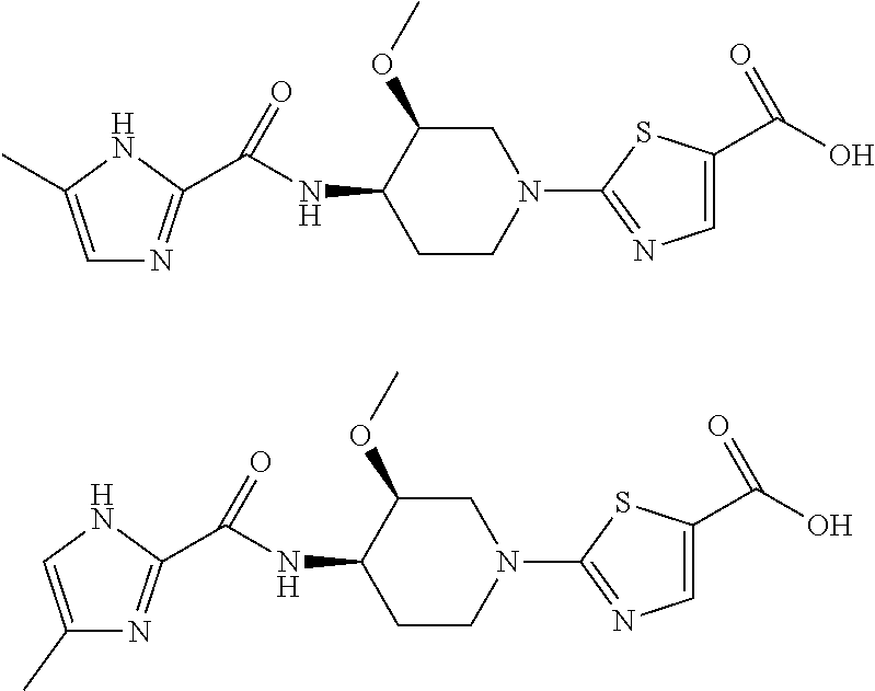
C1=C(C)NC(C(NC2C(OC)CN(C3=NC=C(C(O)=O)S3)CC2)=O)=N1.C1(C)=CNC(C(NC2C(OC)CN(C3=NC=C(C(O)=O)S3)CC2)=O)=N1
